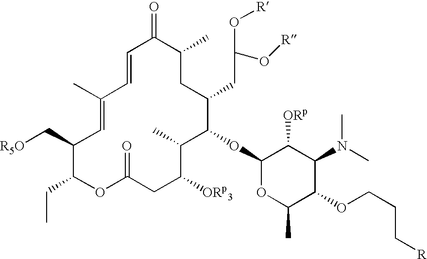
[R5O]CC1C(CC)OC(=O)CC([ORp3])C(C)C(OC2OC(C)C(OCCC[R])C(N(C)C)C2[ORp])C(CC(O[R])O[R])CC(C)C(=O)C=CC(C)=C1
